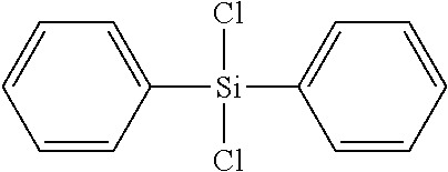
C1=CC([Si](Cl)(Cl)C2=CC=CC=C2)=CC=C1
